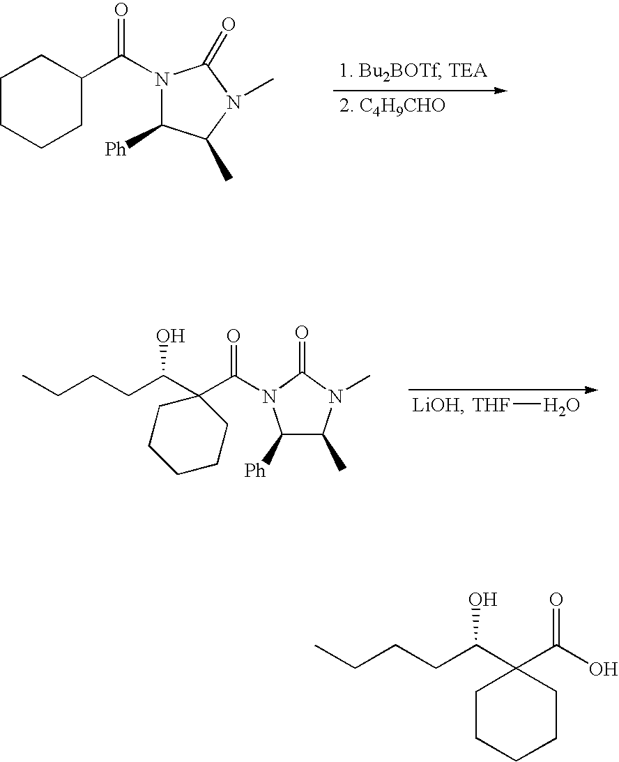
C1CCCC(C(N2C([Ph])C(C)N(C)C2=O)=O)C1.[THF]O.CCCCC(C1(C(N2C([Ph])C(C)N(C)C2=O)=O)CCCCC1)O.CCCCC(C1(C(O)=O)CCCCC1)O
